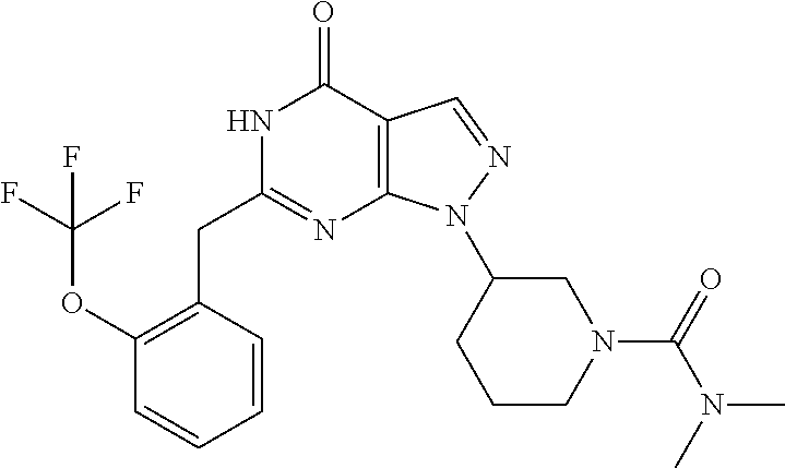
N1C(CC2=C(OC(F)(F)F)C=CC=C2)=NC2=C(C1=O)C=NN2C1CCCN(C(N(C)C)=O)C1
